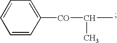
C1([CO]C(C)C)=CC=CC=C1
